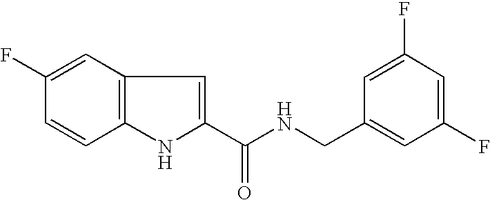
C1(C(NCC2=CC(F)=CC(F)=C2)=O)=CC2=C(N1)C=CC(F)=C2
